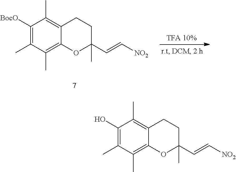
[TFA 10%].C1([BocO])=C(C)C(C)=C2C(=C1C)CCC(C=C[NO2])(C)O2.C1(O)=C(C)C(C)=C2C(=C1C)CCC(C=C[NO2])(C)O2
